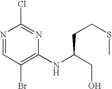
N1=CC(Br)=C(NC(CO)CCSC)N=C1Cl
